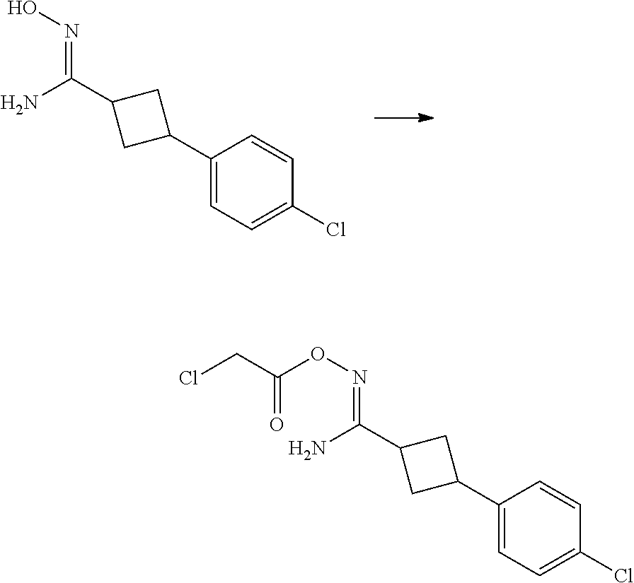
C1(C2CC(C(N)=NO)C2)=CC=C(Cl)C=C1.C1(C2CC(C(N)=NOC(=O)CCl)C2)=CC=C(Cl)C=C1
